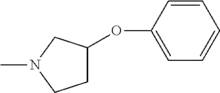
C1=CC(OC2CCN(C)C2)=CC=C1
